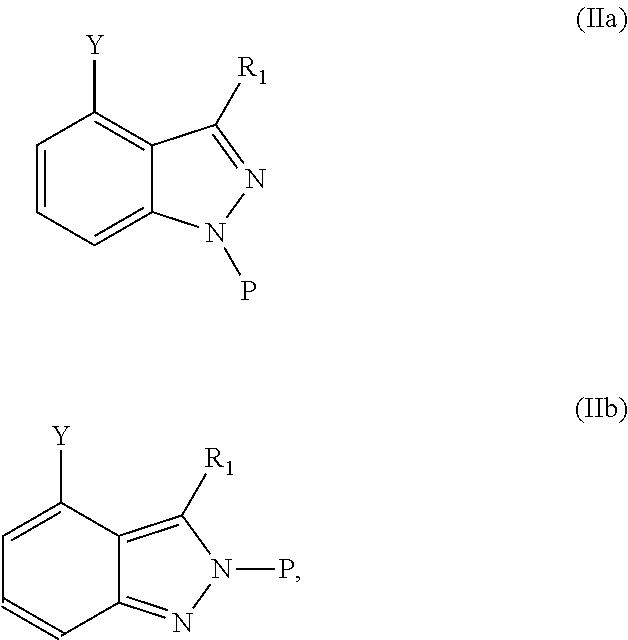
C1=CC=C2C(=C1[Y])C([R1])=NN2P.C1=C([Y])C2=C([R1])N(P)N=C2C=C1
